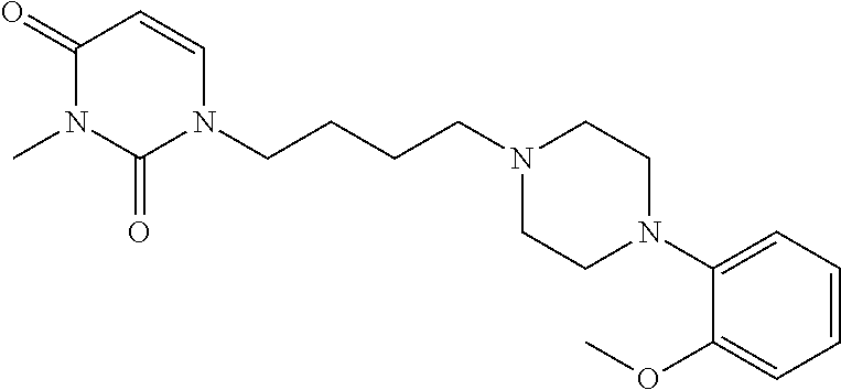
C1(=O)N(C)C(=O)N(CCCCN2CCN(C3=CC=CC=C3OC)CC2)C=C1
